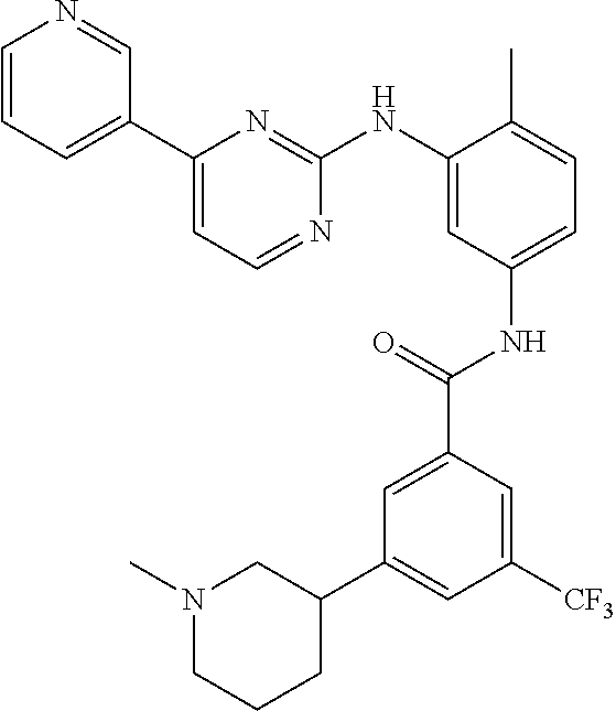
C1=CC=C(C2=CC=NC(NC3=CC(NC(C4=CC(C5CN(C)CCC5)=CC([CF3])=C4)=O)=CC=C3C)=N2)C=N1
